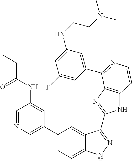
C1(C2=CN=CC(NC(=O)CC)=C2)=CC=C2C(=C1)C(C1=NC3=C(N1)C=CN=C3C1=CC(NCCN(C)C)=CC(F)=C1)=NN2
